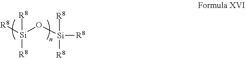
[R8][Si](O[Si]([R8])([R8])[R8])([R8])[R8]
